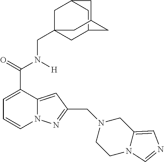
C1=C(C(=O)N([H])CC23CC4CC(C2)CC(C4)C3)C2=CC(CN3CCN4C(=CN=C4)C3)=NN2C=C1
